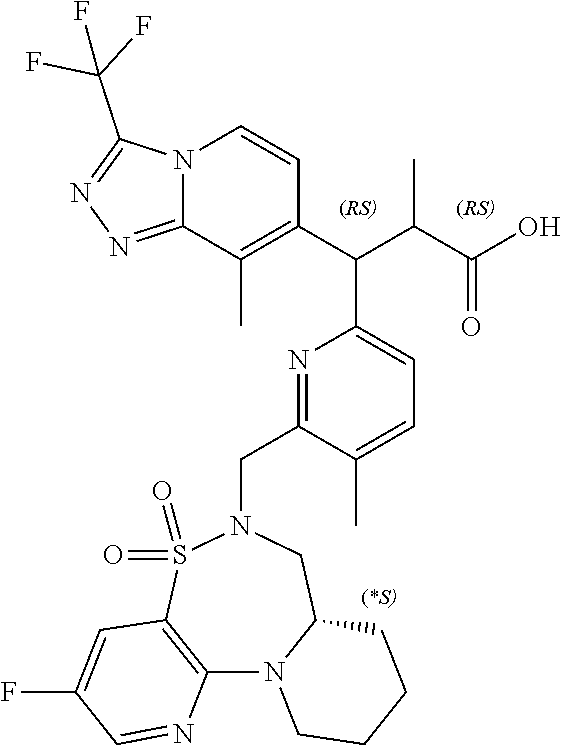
N12C(=NN=C1C(F)(F)F)C(C)=C(C(C(C(O)=O)C)C1=CC=C(C)C(CN3S(=O)(=O)C4=C(N5C(C3)CCCC5)N=CC(F)=C4)=N1)C=C2
